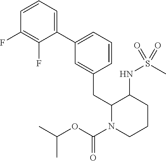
C1=CC=C(C2=CC=CC(CC3N(C(=O)OC(C)C)CCCC3NS(C)(=O)=O)=C2)C(F)=C1F
